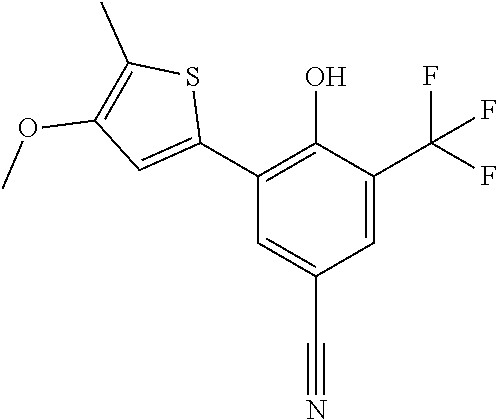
C1=C(C(F)(F)F)C(O)=C(C2=CC(OC)=C(C)S2)C=C1C#N
